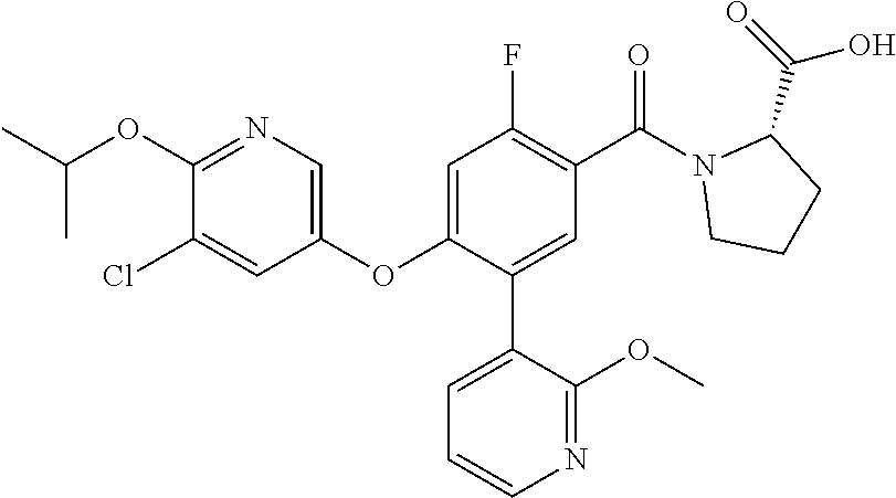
C1(OC2=CC(F)=C(C(=O)N3CCCC3C(O)=O)C=C2C2=CC=CN=C2OC)=CN=C(OC(C)C)C(Cl)=C1
